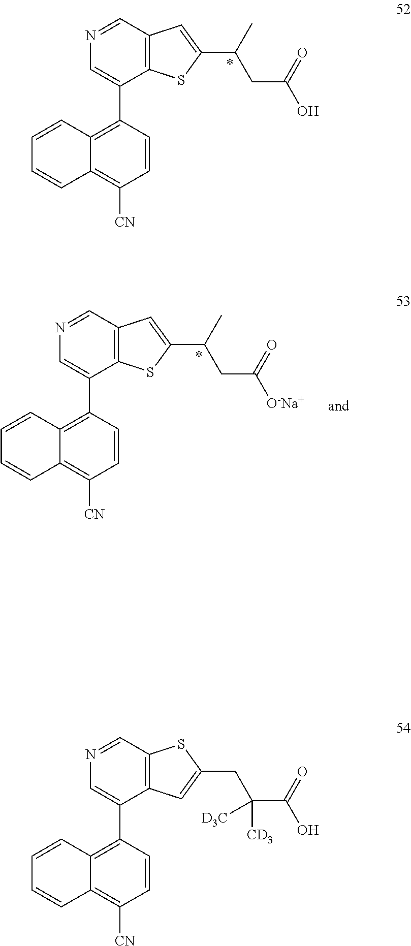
C12=C(C=NC=C1C1=C3C(=C([CN])C=C1)C=CC=C3)C=C(C(CC(O)=O)C)S2.C12=C(C=NC=C1C1=C3C(=C([CN])C=C1)C=CC=C3)SC(CC(C(O)=O)([CD3])[D3C])=C2.C12=C(C=NC=C1C1=C3C(=C([CN])C=C1)C=CC=C3)C=C(C(CC([O-Na+])=O)C)S2
